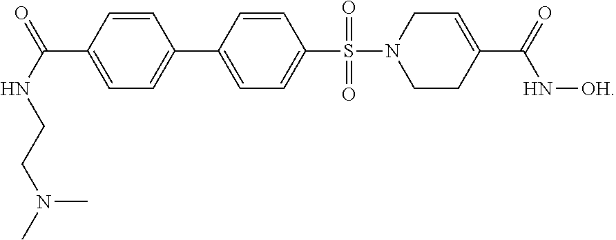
C1=CC(C(=O)NCCN(C)C)=CC=C1C1=CC=C(S(N2CCC(C(N[OH])=O)=CC2)(=O)=O)C=C1
